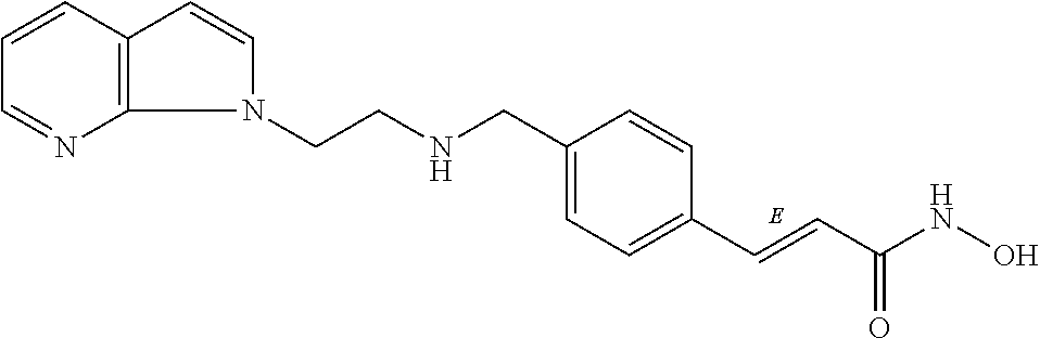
C(C1=CC=C(C=CC(NO)=O)C=C1)NCCN1C=CC2=C1N=CC=C2
